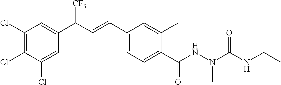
C1(Cl)=C(Cl)C(Cl)=CC(C(C=CC2=CC=C(C(NN(C)C(=O)NCC)=O)C(C)=C2)[CF3])=C1
